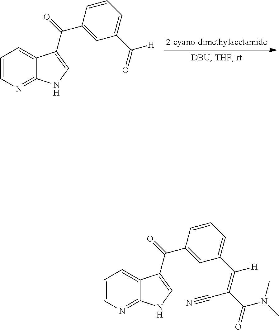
C1=CN=C2C(=C1)C(C(C1=CC(C(=O)[H])=CC=C1)=O)=CN2.C1=CN=C2C(=C1)C(C(C1=CC(C(=C(C#N)C(N(C)C)=O)[H])=CC=C1)=O)=CN2
